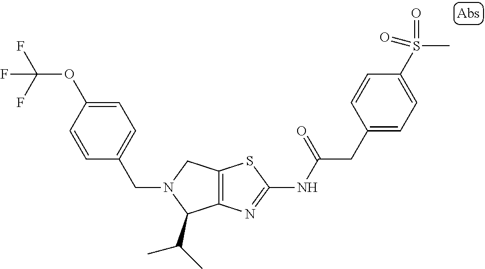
C12=C(N=C(NC(CC3=CC=C(S(C)(=O)=O)C=C3)=O)S1)C(C(C)C)N(CC1=CC=C(OC(F)(F)F)C=C1)C2
